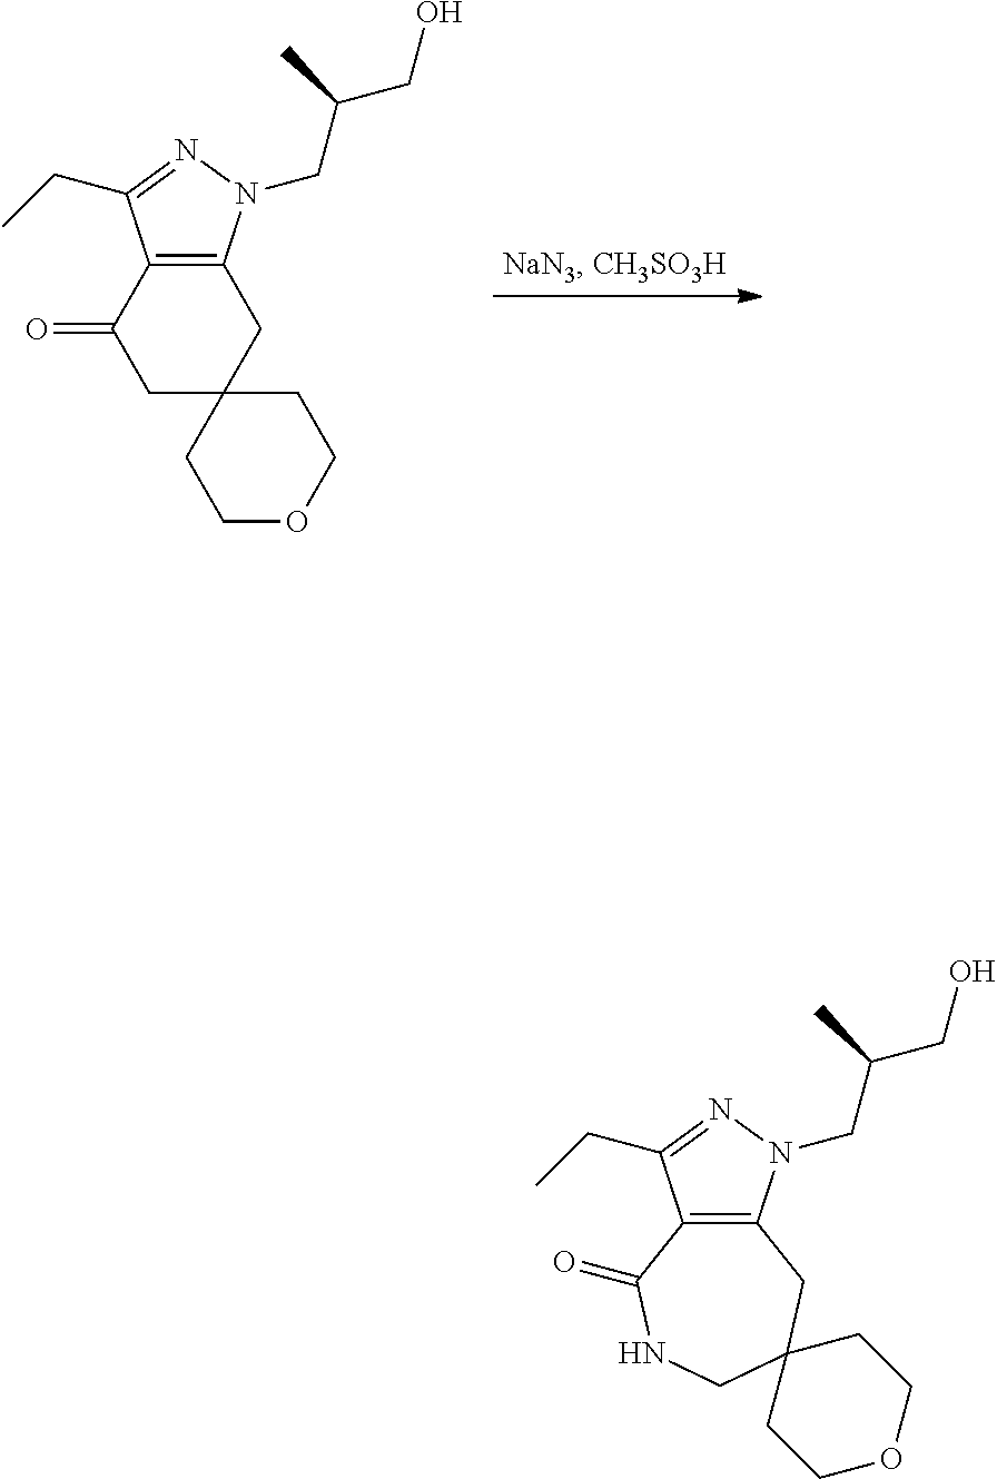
C1OCCC2(C1)CC1=C(C(=O)C2)C(CC)=NN1CC(CO)C.C12=C(C(CC)=NN1CC(CO)C)C(=O)NCC1(C2)CCOCC1
